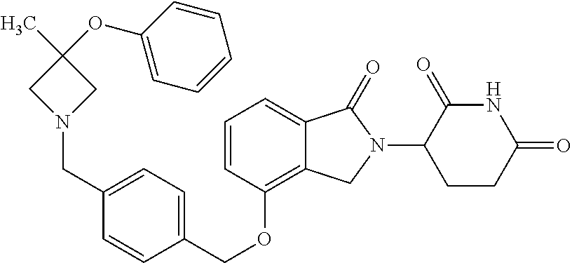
C(OC1=C2C(=CC=C1)C(=O)N(C1C(=O)NC(=O)CC1)C2)C1=CC=C(CN2CC(C)(OC3=CC=CC=C3)C2)C=C1
